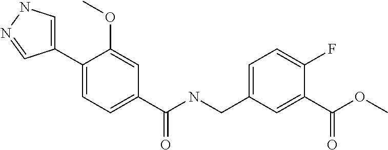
C1=C(C2=CC=C(C(NCC3=CC=C(F)C(C(OC)=O)=C3)=O)C=C2OC)C=NN1
